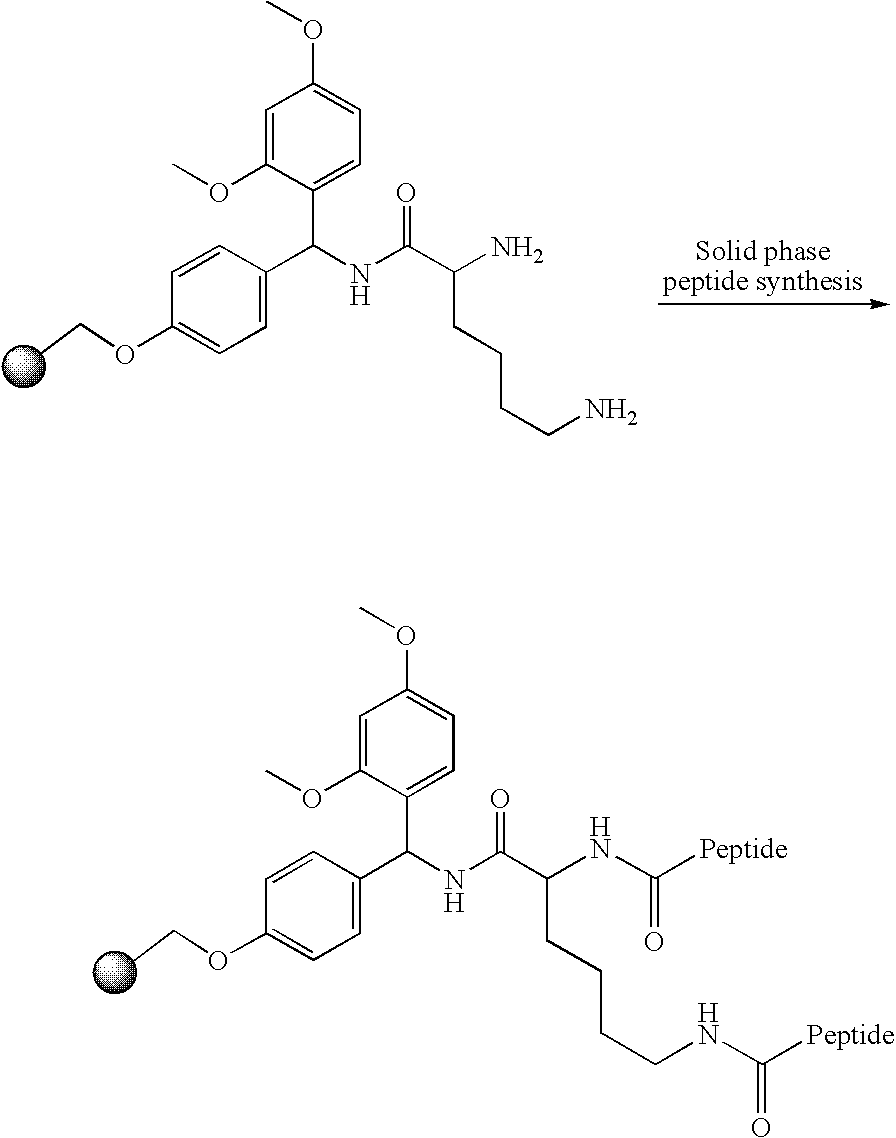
CCOC1=CC=C(C(NC(C(N)CCCCN)=O)C2=CC=C(OC)C=C2OC)C=C1.CCOC1=CC=C(C(NC(C(CCCCNC([Peptide])=O)NC([Peptide])=O)=O)C2=CC=C(OC)C=C2OC)C=C1
